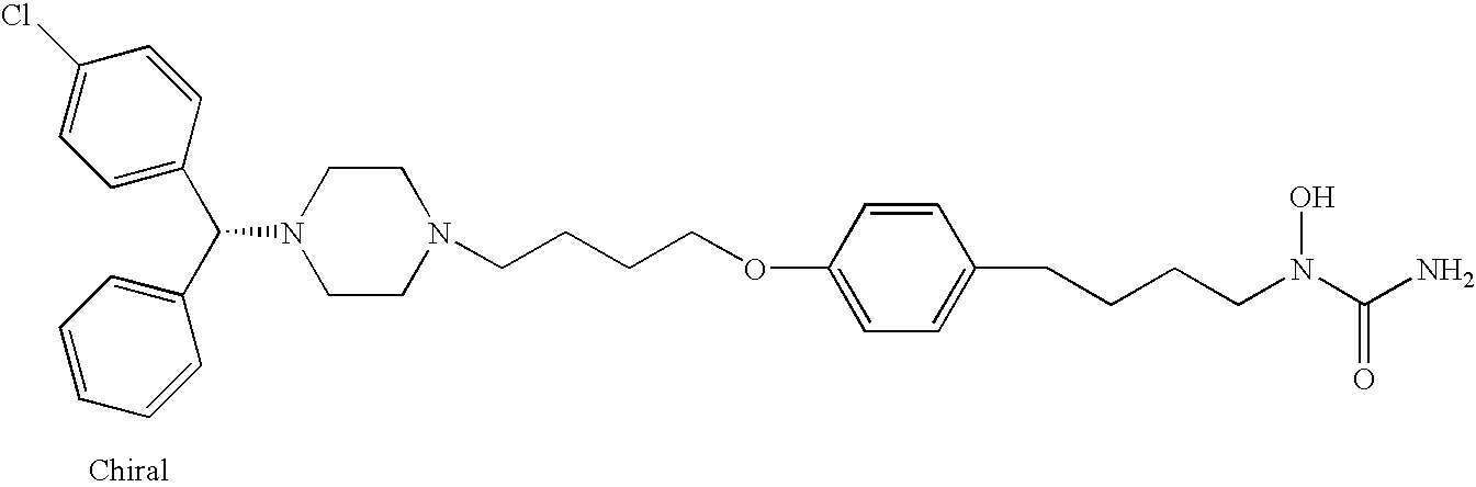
C1=C(C(C2=CC=CC=C2)N2CCN(CCCCOC3=CC=C(CCCCN(C(N)=O)O)C=C3)CC2)C=CC(Cl)=C1
